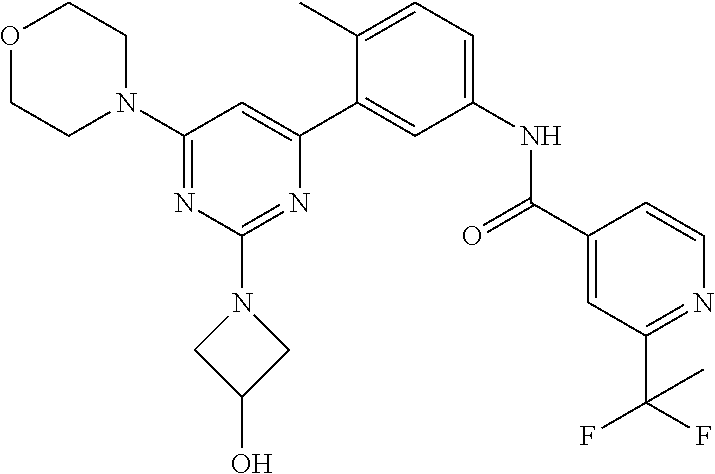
O1CCN(C2=NC(N3CC(O)C3)=NC(C3=CC(NC(C4=CC(C(F)(F)C)=NC=C4)=O)=CC=C3C)=C2)CC1
